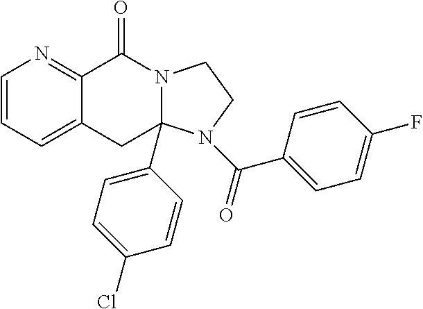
C1=CC=C2C(=N1)C(=O)N1CCN(C(C3=CC=C(F)C=C3)=O)C1(C1=CC=C(Cl)C=C1)C2
